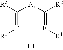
C(=[E][R1])([Ax]C(=[E][R1])[R2])[R2]
